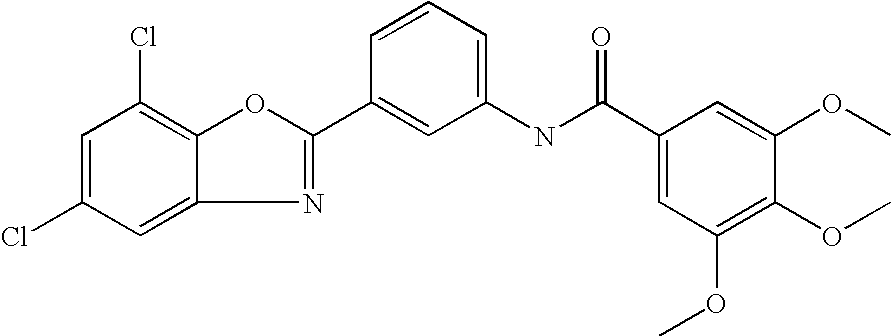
C1=C(Cl)C=C2C(=C1Cl)OC(C1=CC(NC(C3=CC(OC)=C(OC)C(OC)=C3)=O)=CC=C1)=N2
